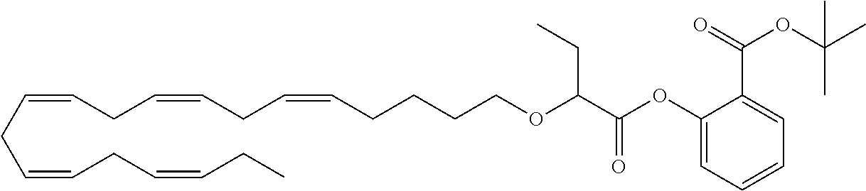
C(=CCC=CCC=CCCCCOC(C(OC1=CC=CC=C1C(=O)OC(C)(C)C)=O)CC)CC=CCC=CCC
